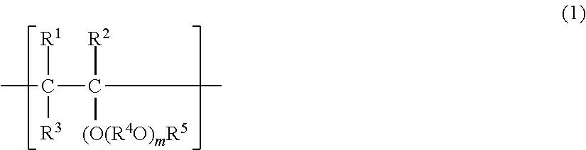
CC([R1])([R3])C(C)([R2])[(O(R4O)mR5]
